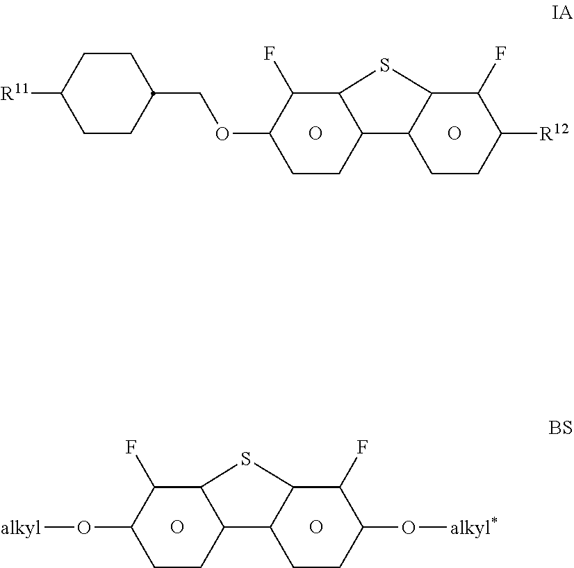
C1CC([R11])CCC1COC1CCC2C(C1F)SC1C2CCC([R12])C1F.O.O.O(C1CCC2C(C1F)SC1C2CCC(O[alkyl*])C1F)[alkyl].O.O
